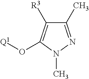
C1(C)=NN(C)C(O[Q1])=C1[R3]
